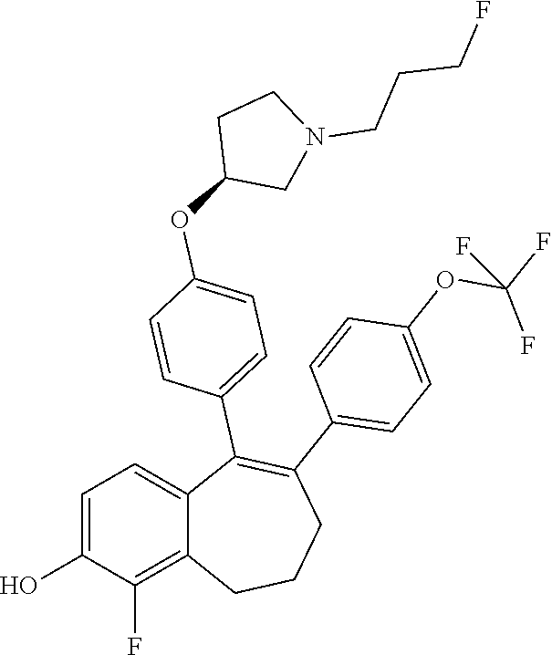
C1=C(O)C(F)=C2C(=C1)C(C1=CC=C(OC3CN(CCCF)CC3)C=C1)=C(C1=CC=C(OC(F)(F)F)C=C1)CCC2
